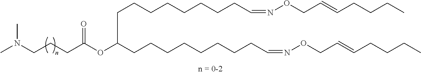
CN(CCCC(OC(CCCCCCCCC=NOCC=CCCCC)CCCCCCCCC=NOCC=CCCCC)=O)C
